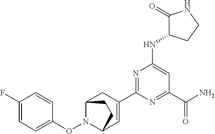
C1(C2=CC3N(OC4=CC=C(F)C=C4)C(C2)CC3)=NC(NC2C(=O)NCC2)=CC(C(N)=O)=N1
